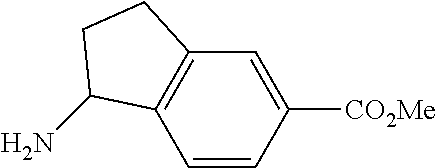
C1=CC([CO2Me])=CC2=C1C(N)CC2
